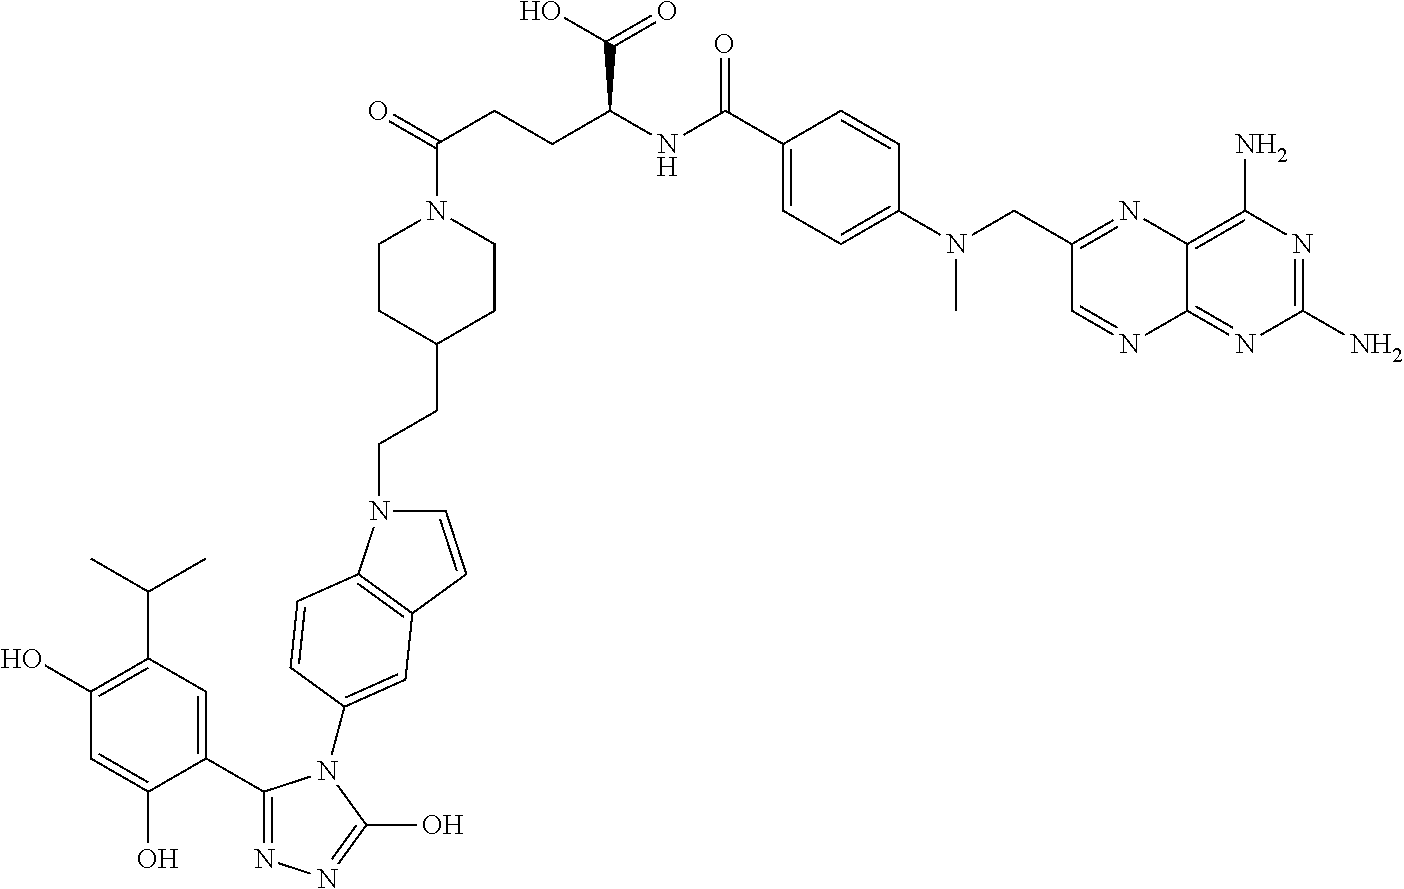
C1(C2=NN=C(O)N2C2=CC3=C(N(CCC4CCN(C(CCC(NC(C5=CC=C(N(C)CC6=NC7=C(N)N=C(N)N=C7N=C6)C=C5)=O)C(=O)O)=O)CC4)C=C3)C=C2)=CC(C(C)C)=C(O)C=C1O
